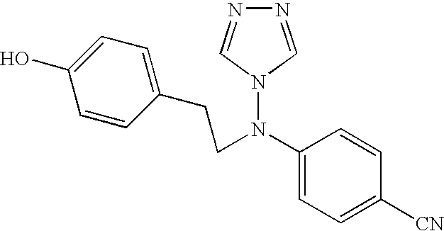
C1(O)=CC=C(CCN(C2=CC=C([CN])C=C2)N2C=NN=C2)C=C1
